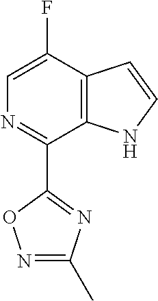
N1=C(C2=NC(C)=NO2)C2=C(C(F)=C1)C=CN2
